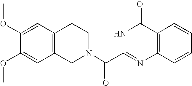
C1(OC)=CC2=C(C=C1OC)CN(C(C1=NC3=C(C(=O)N1)C=CC=C3)=O)CC2
